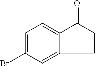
C1=C(Br)C=C2C(=C1)C(=O)CC2
